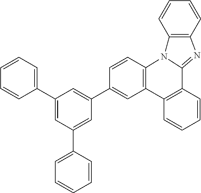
C1(C2=CC=CC=C2)=CC(C2=CC=CC=C2)=CC(C2=CC3=C(C=C2)N2C(=NC4=C2C=CC=C4)C2=C3C=CC=C2)=C1
